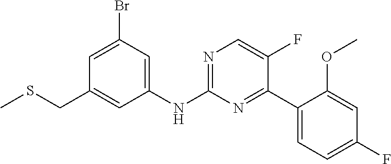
C1(NC2=NC=C(F)C(C3=CC=C(F)C=C3OC)=N2)=CC(Br)=CC(CSC)=C1
